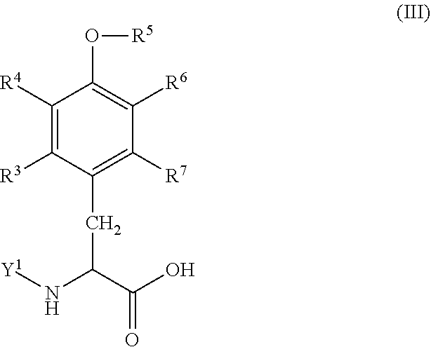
[Y1]NC(C(O)=O)CC1=C([R7])C([R6])=C(O[R5])C([R4])=C1[R3]
